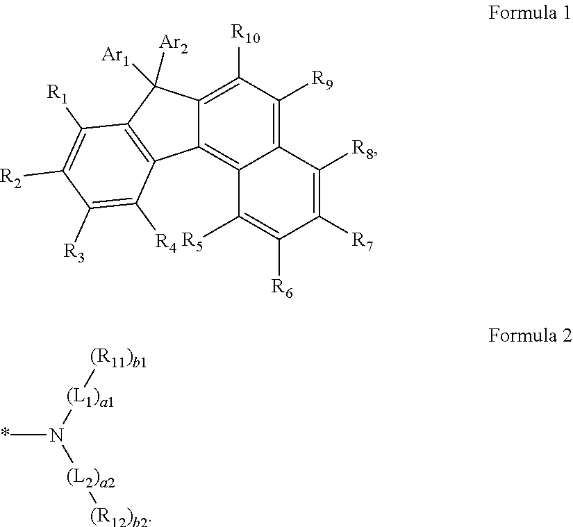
CN([(L1)a1][(R11)b1])[(L2)a2][(R12)b2].C1([R10])=C2C(=C3C(=C1[R9])C([R8])=C([R7])C([R6])=C3[R5])C1=C(C2([Ar2])[Ar1])C([R1])=C([R2])C([R3])=C1[R4]
